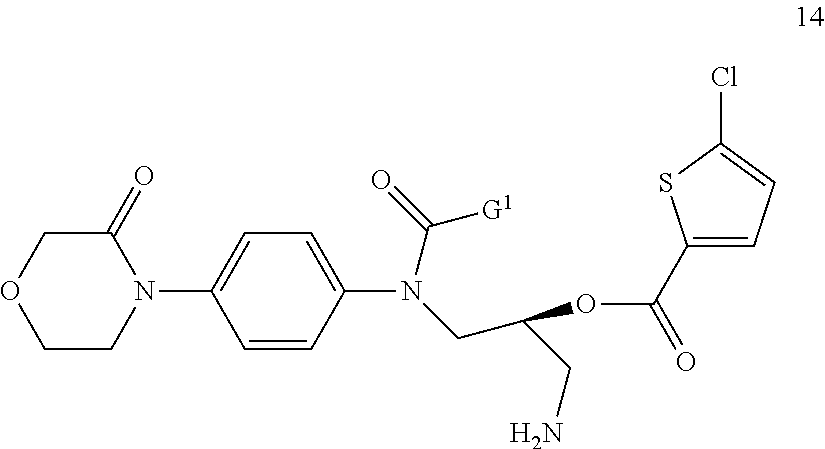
C1CN(C2=CC=C(N(CC(CN)OC(=O)C3=CC=C(Cl)S3)C([G1])=O)C=C2)C(=O)CO1
